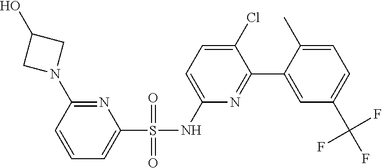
N1=C(N2CC(O)C2)C=CC=C1S(NC1=CC=C(Cl)C(C2=CC(C(F)(F)F)=CC=C2C)=N1)(=O)=O
